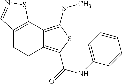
C12=C(C3=C(SC)SC(C(=O)NC4=CC=CC=C4)=C3CC1)SN=C2
